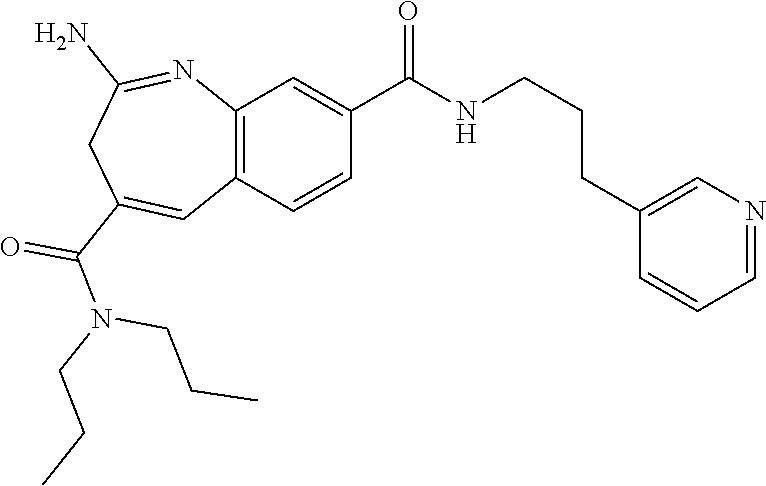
C12=C(C=CC(C(NCCCC3=CN=CC=C3)=O)=C1)C=C(C(=O)N(CCC)CCC)CC(N)=N2
